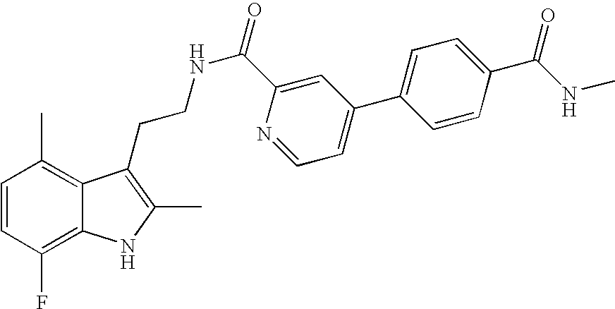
C1=CC(F)=C2C(=C1C)C(CCNC(=O)C1=CC(C3=CC=C(C(NC)=O)C=C3)=CC=N1)=C(C)N2
